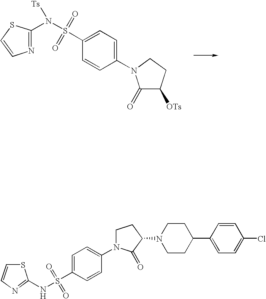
O=S(C1=CC=C(N2C(=O)C([OTs])CC2)C=C1)(N(C1=NC=CS1)[Ts])=O.S1C=CN=C1NS(C1=CC=C(N2CCC(N3CCC(C4=CC=C(Cl)C=C4)CC3)C2=O)C=C1)(=O)=O
